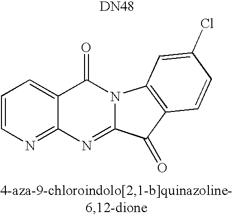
N1=C2C(=CC=C1)C(=O)N1C(=N2)C(=O)C2=C1C=C(Cl)C=C2.[DN48]
